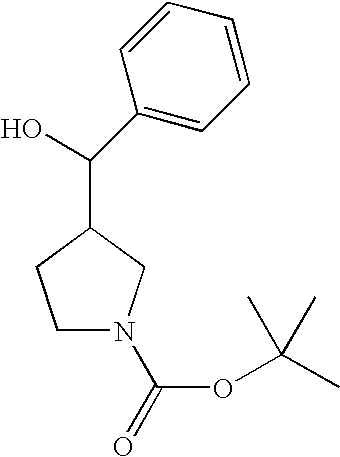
C1N(C(=O)OC(C)(C)C)CC(C(O)C2=CC=CC=C2)C1
